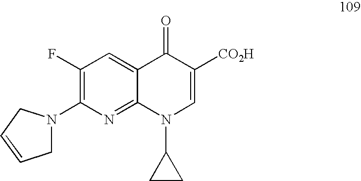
C1N(C2=C(F)C=C3C(=N2)N(C2CC2)C=C([CO2H])C3=O)CC=C1
